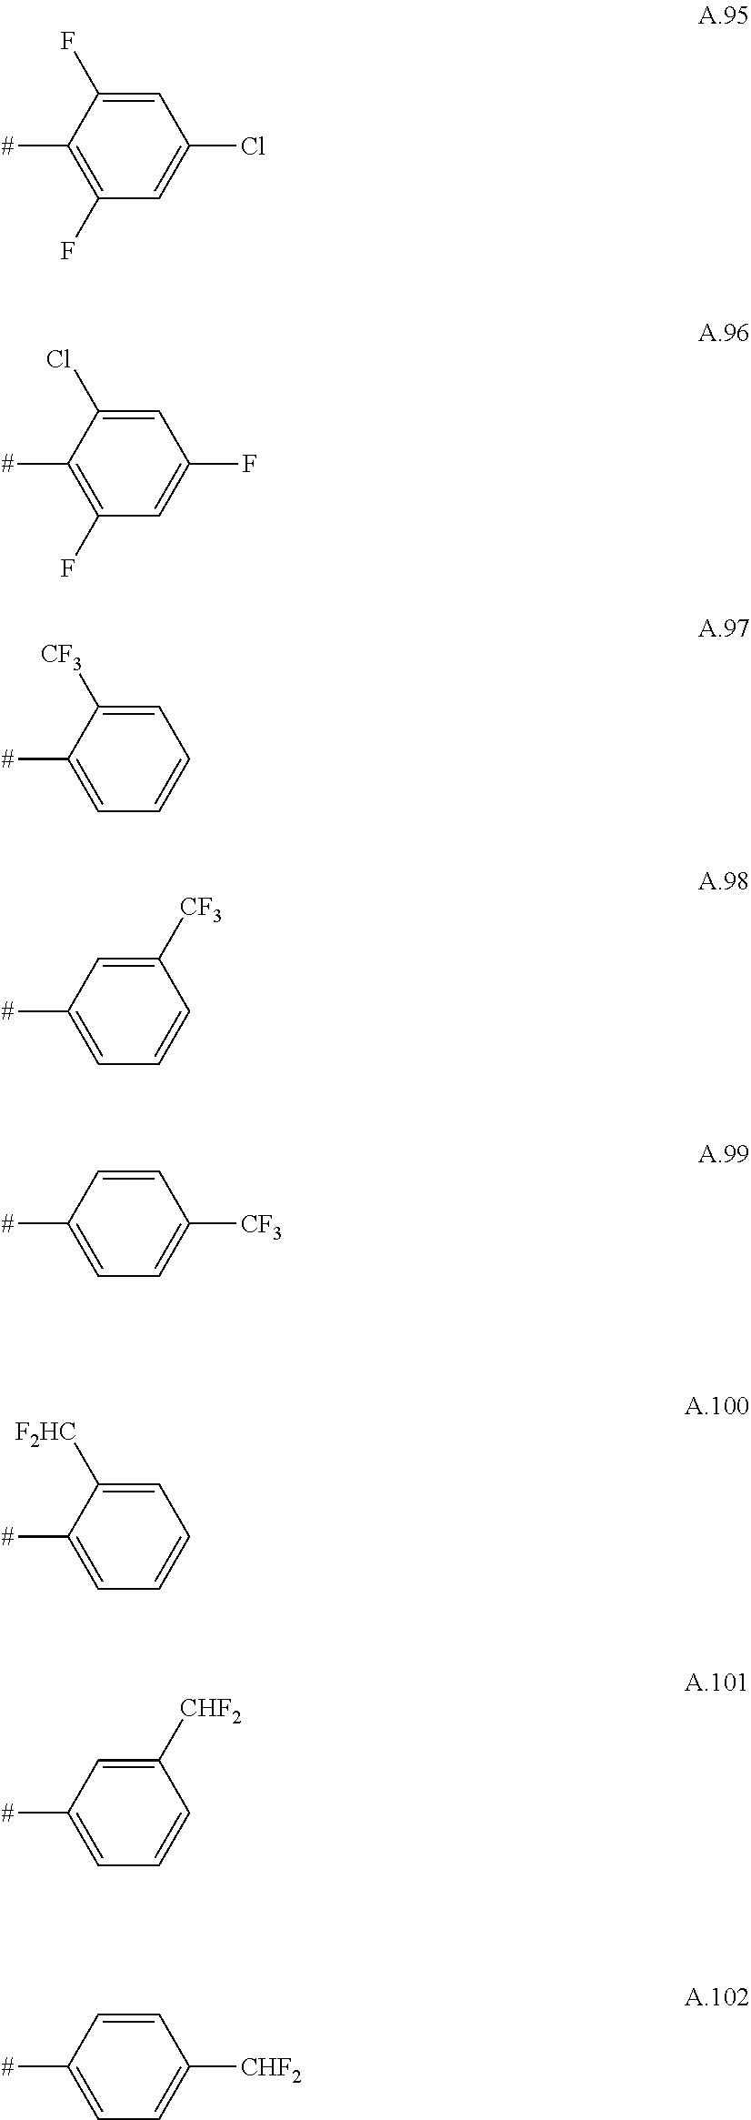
[#]C1=C(F)C=C(Cl)C=C1F.[#]C1=C(F)C=C(F)C=C1Cl.[#]C1=CC=CC=C1[CF3].[#]C1=CC=CC([CF3])=C1.[#]C1=CC=C([CF3])C=C1.[#]C1=CC=CC=C1[F2HC].[#]C1=CC=CC([CHF2])=C1.[#]C1=CC=C([CHF2])C=C1
